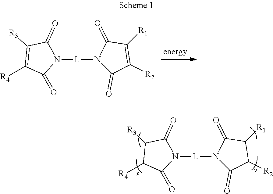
N1([L]N2C(=O)C([R2])C([R1])C2=O)C(=O)C([R3])C([R4])C1=O.N1([L]N2C(=O)C([R2])=C([R1])C2=O)C(=O)C([R3])=C([R4])C1=O
